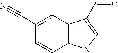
C1=C(C#N)C=CC2=C1C(C=O)=CN2
